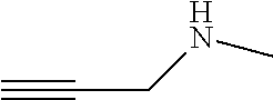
C#CCNC
